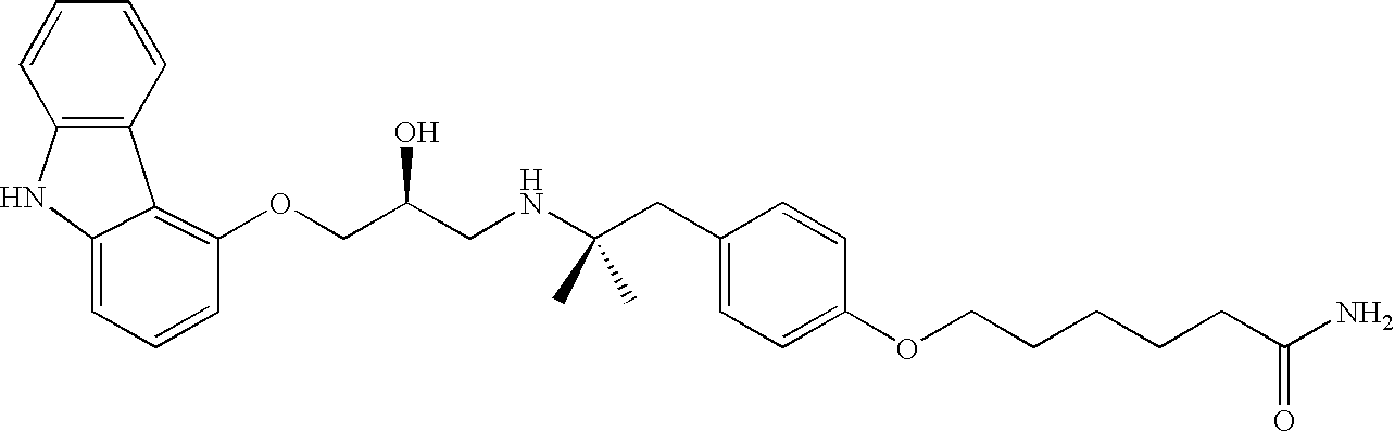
C1=C2NC3=C(C2=C(OCC(CNC(CC2=CC=C(OCCCCCC(N)=O)C=C2)(C)C)O)C=C1)C=CC=C3
